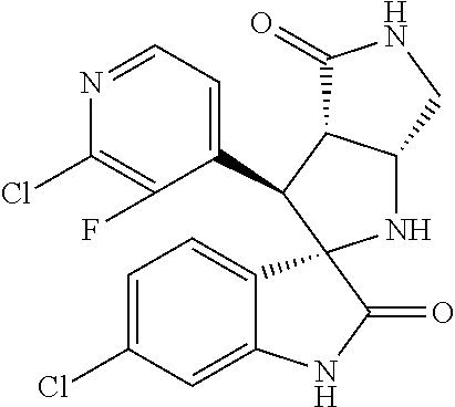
C1(C2C3C(NC24C2=CC=C(Cl)C=C2NC4=O)CNC3=O)=CC=NC(Cl)=C1F
